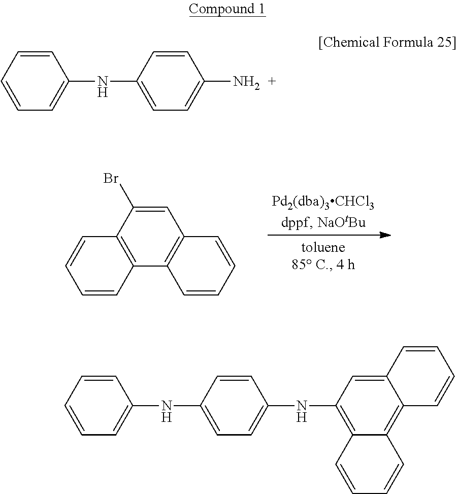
C1=C(Br)C2=C(C3=C1C=CC=C3)C=CC=C2.C1=CC=CC=C1NC1=CC=C(N)C=C1.C1=CC=CC=C1NC1=CC=C(NC2=C3C(=C4C(=C2)C=CC=C4)C=CC=C3)C=C1
